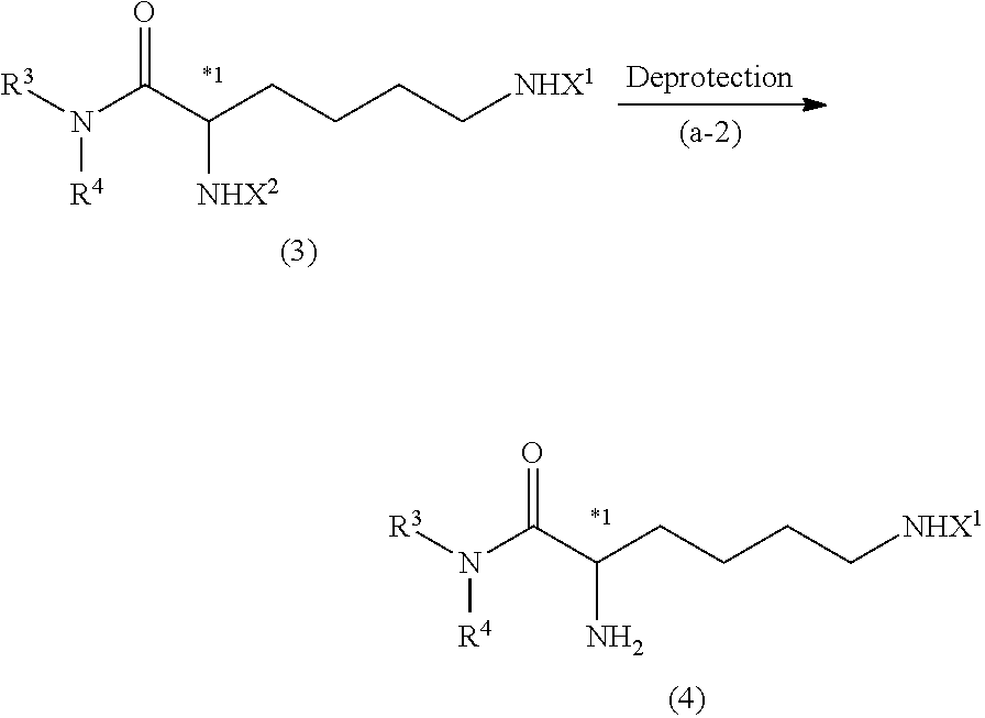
N(C(C(CCCC[NHX1])N)=O)([R3])[R4].N(C(C(CCCC[NHX1])[NHX2])=O)([R3])[R4]
